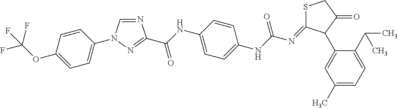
C1=C(OC(F)(F)F)C=CC(N2C=NC(C(NC3=CC=C(NC(N=C4SCC(=O)C4C4=CC(C)=CC=C4C(C)C)=O)C=C3)=O)=N2)=C1
